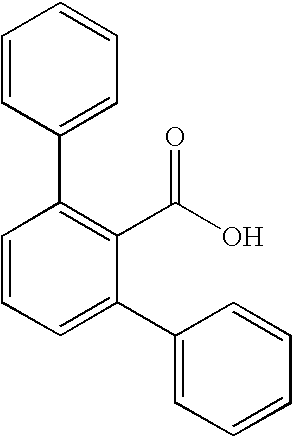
C1=CC(C2=C(C(O)=O)C(C3=CC=CC=C3)=CC=C2)=CC=C1
